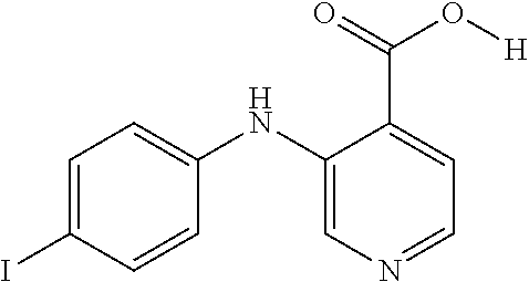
C1=C(NC2=CN=CC=C2C(=O)O[H])C=CC(I)=C1
